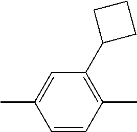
C1(C)=CC(C2CCC2)=C(C)C=C1
